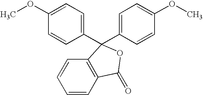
C1(OC)=CC=C(C2(C3=CC=C(OC)C=C3)C3=C(C=CC=C3)C(=O)O2)C=C1
